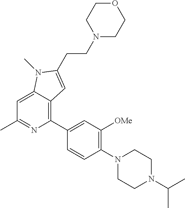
C1=C2C(=C(C3=CC([OMe])=C(N4CCN(C(C)C)CC4)C=C3)N=C1C)C=C(CCN1CCOCC1)N2C
